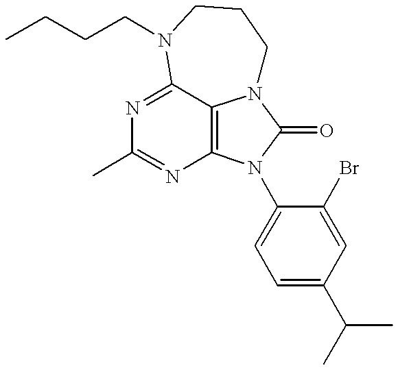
N1=C2C3=C(N=C1C)N(C1=CC=C(C(C)C)C=C1Br)C(=O)N3CCCN2CCCC
